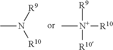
[R9]N([R10])C.C[N+]([R10])([R9])[R10]
